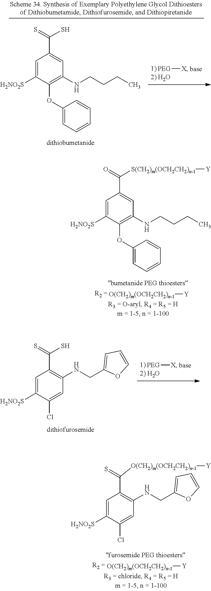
C1=C([H2NO2S])C(OC2=CC=CC=C2)=C(NCCCC)C=C1C(=O)[S(CH2)m(OCH2CH2)n-1][Y].[O(CH2)m(OCH2CH2)n-1][Y].[PEG][X].C1=C([H2NO2S])C(Cl)=CC(NCC2=CC=CO2)=C1C(=S)S.[O(CH2)m(OCH2CH2)n-1][Y].C1=C([H2NO2S])C(Cl)=CC(NCC2=CC=CO2)=C1C(=S)[O(CH2)m(OCH2CH2)n-1][Y].C1=C([H2NO2S])C(OC2=CC=CC=C2)=C(NCCCC)C=C1C(=S)S.[PEG][X]
